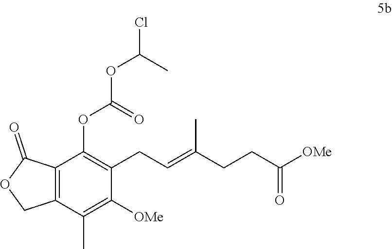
C(=C(C)CCC(=O)[OMe])CC1=C(OC(OC(Cl)C)=O)C2=C(C(C)=C1[OMe])COC2=O
